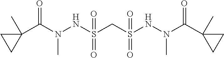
C1(C(N(NS(CS(NN(C(C2(C)CC2)=O)C)(=O)=O)(=O)=O)C)=O)(C)CC1
